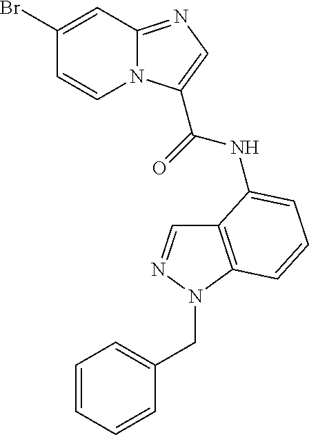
C1(Br)=CC2=NC=C(C(=O)NC3=CC=CC4=C3C=NN4CC3=CC=CC=C3)N2C=C1
